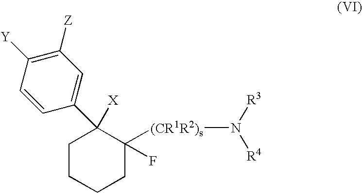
C1CCCC(F)([(CR1R2)s]N([R3])[R4])C1([X])C1=CC([Z])=C([Y])C=C1
